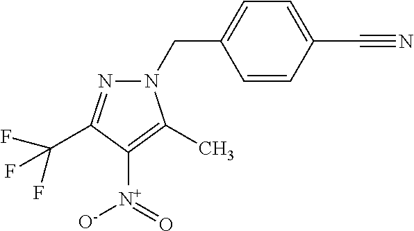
C1=C(CN2N=C(C(F)(F)F)C([N+](=O)[O-])=C2C)C=CC(C#N)=C1
